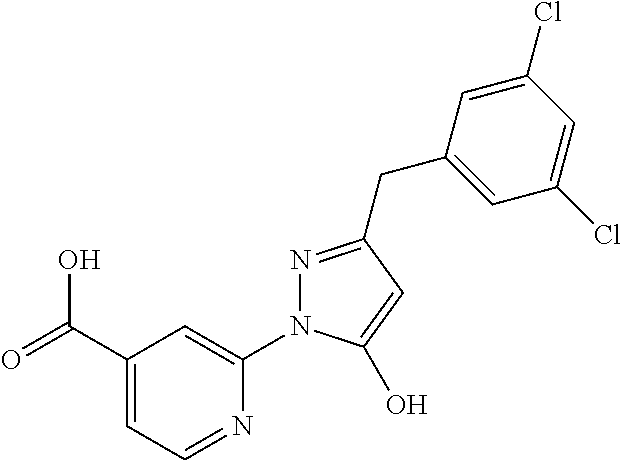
C(C1=CC=NC(N2N=C(CC3=CC(Cl)=CC(Cl)=C3)C=C2O)=C1)(O)=O
